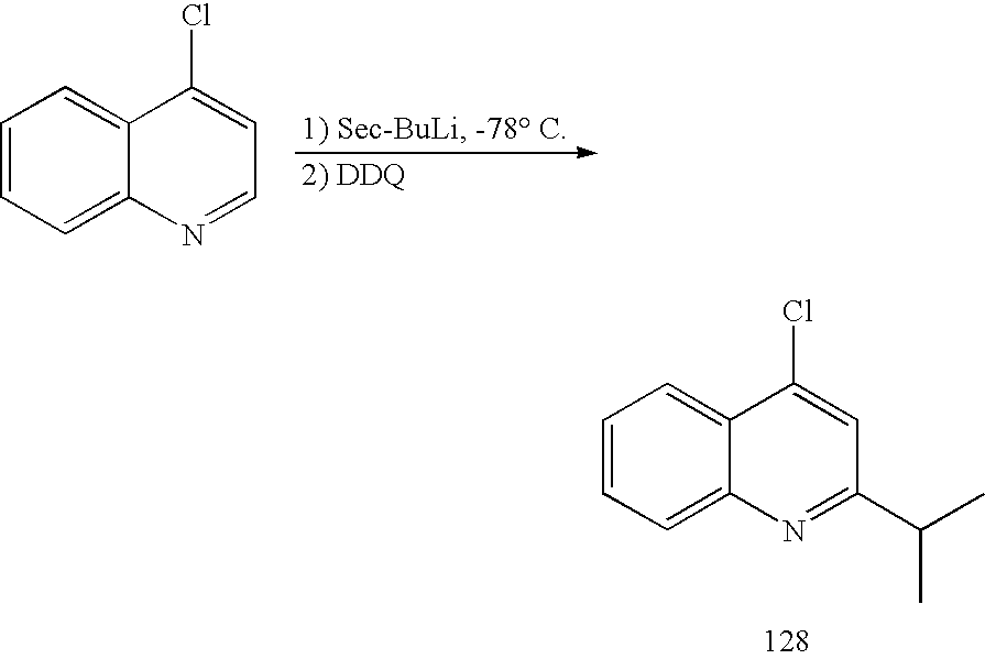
C1=CC=C2C(=C1)C(Cl)=CC=N2.C1=CC=C2C(=C1)C(Cl)=CC(C(C)C)=N2
